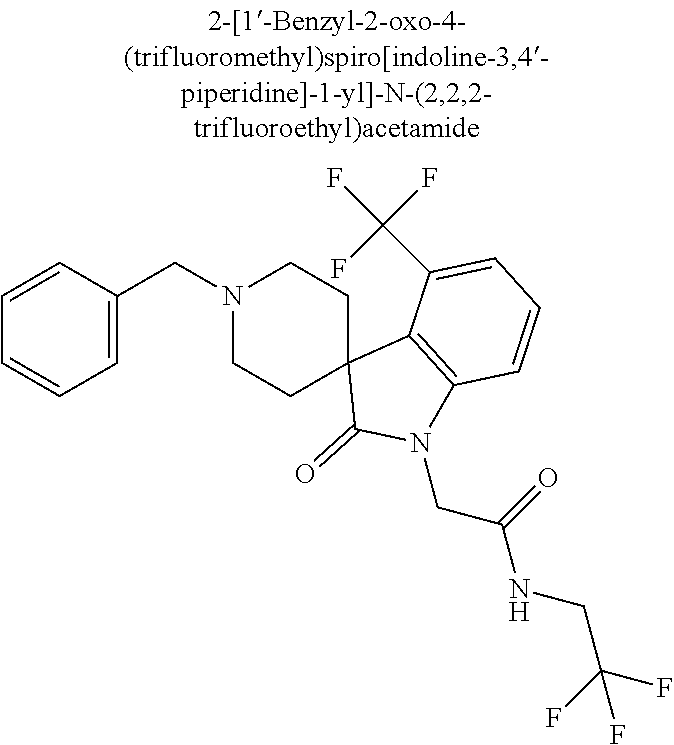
N1(CC2=CC=CC=C2)CCC2(CC1)C(=O)N(CC(=O)NCC(F)(F)F)C1=C2C(C(F)(F)F)=CC=C1
